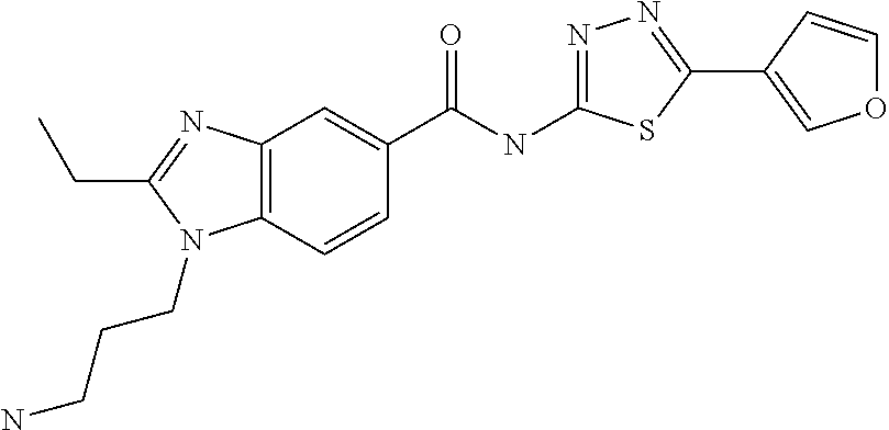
C12=C(C=CC(C(NC3=NN=C(C4=COC=C4)S3)=O)=C1)N(CCCN)C(CC)=N2
